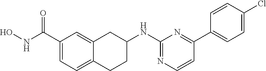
C1(C(NO)=O)=CC=C2C(=C1)CC(NC1=NC=CC(C3=CC=C(Cl)C=C3)=N1)CC2
